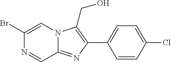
C1(Br)=CN2C(=NC(C3=CC=C(Cl)C=C3)=C2CO)C=N1
